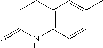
C1CC(=O)NC2=C1C=C(C)C=C2
